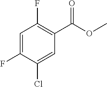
C1=C(F)C(Cl)=CC(C(OC)=O)=C1F
